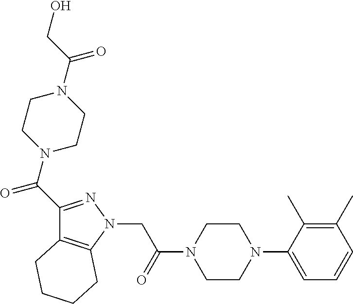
C(N1CCN(C(=O)CO)CC1)(=O)C1=NN(CC(N2CCN(C3=CC=CC(C)=C3C)CC2)=O)C2=C1CCCC2
